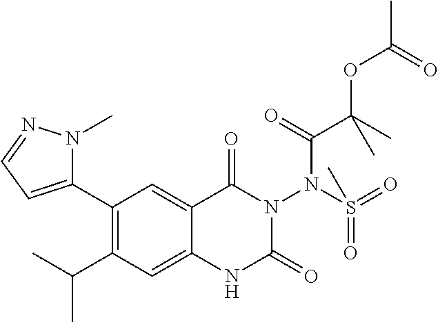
C1(C2=CC=NN2C)=C(C(C)C)C=C2C(=C1)C(=O)N(N(S(=O)(=O)C)C(C(OC(=O)C)(C)C)=O)C(=O)N2
